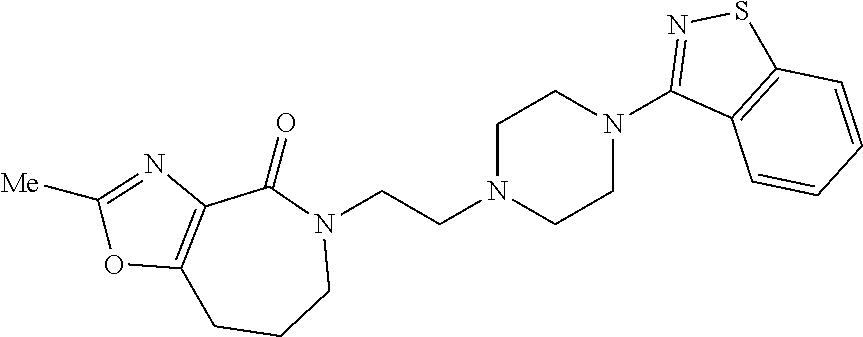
N1(CCN2CCN(C3=NSC4=C3C=CC=C4)CC2)C(=O)C2=C(CCC1)OC([Me])=N2
